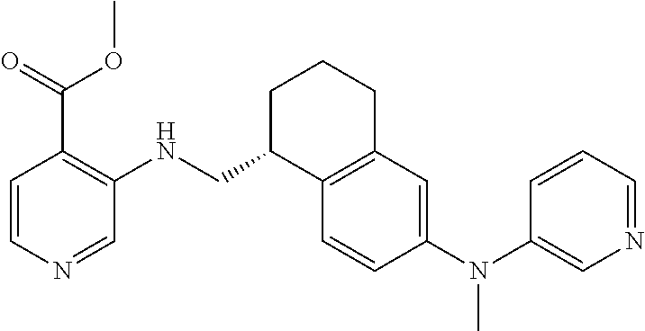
C1=CC(N(C2=CN=CC=C2)C)=CC2=C1C(CNC1=C(C(OC)=O)C=CN=C1)CCC2
